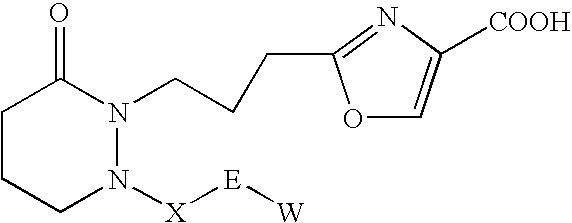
C1CCN([X][E][W])N(CCCC2=NC([COOH])=CO2)C1=O
